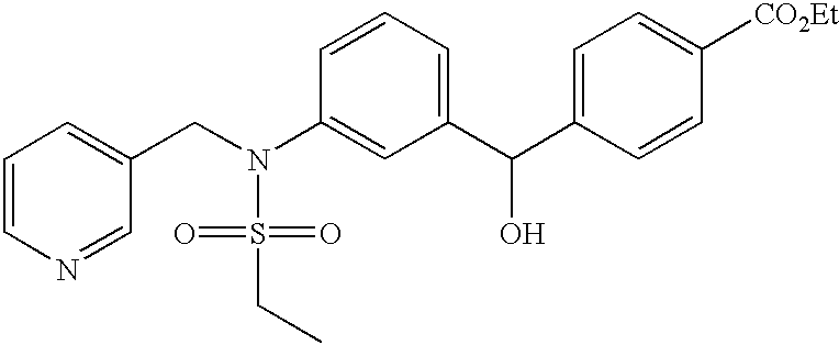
C1=CN=CC(CN(S(=O)(=O)CC)C2=CC(C(C3=CC=C([CO2Et])C=C3)O)=CC=C2)=C1
